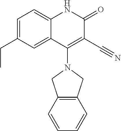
C1=C(CC)C=C2C(=C1)NC(=O)C(C#N)=C2N1CC2=C(C1)C=CC=C2
